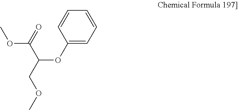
C1=CC=C(OC(COC)C(OC)=O)C=C1
